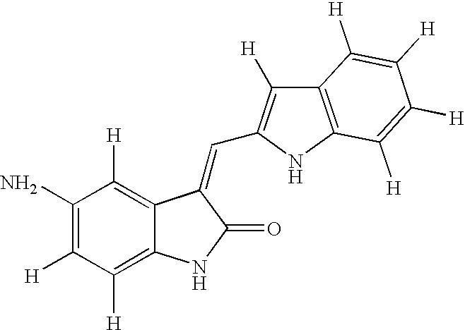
C1(N)=C([H])C([H])=C2C(=C1[H])C(=CC1=C([H])C3=C(N1)C([H])=C([H])C([H])=C3[H])C(=O)N2
